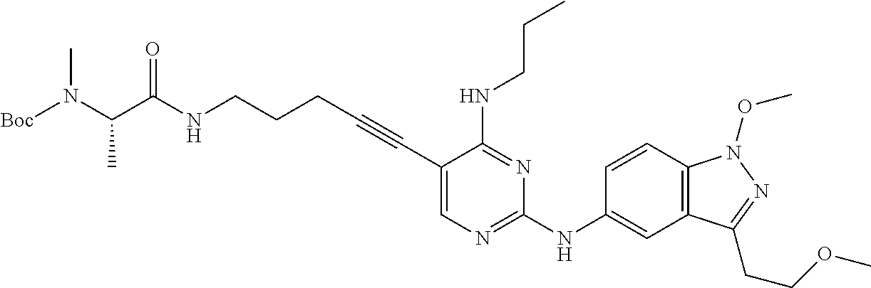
C(NCCCC#CC1=CN=C(NC2=CC3=C(C=C2)N(OC)N=C3CCOC)N=C1NCCC)(=O)C(N([Boc])C)C
